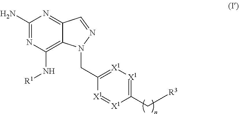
C1(N)=NC(N[R1])=C2C(=N1)C=NN2CC1=[X1][X1]=C(C[R3])[X1]=[X1]1
